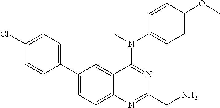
C1(C2=CC=C(Cl)C=C2)=CC=C2C(=C1)C(N(C)C1=CC=C(OC)C=C1)=NC(CN)=N2
